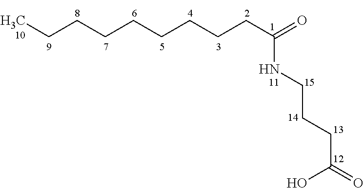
CCCCCCCCCC(NCCCC(O)=O)=O
